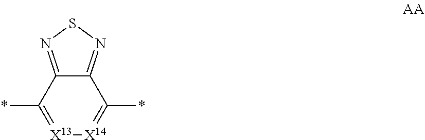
[X13]1=C(*)C2=NSN=C2C(*)=[X14]1
